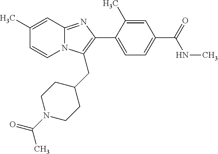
N12C(=NC(C3=CC=C(C(=O)NC)C=C3C)=C1CC1CCN(C(C)=O)CC1)C=C(C)C=C2
